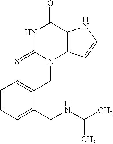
N1C(=S)N(CC2=CC=CC=C2CNC(C)C)C2=C(C1=O)NC=C2
